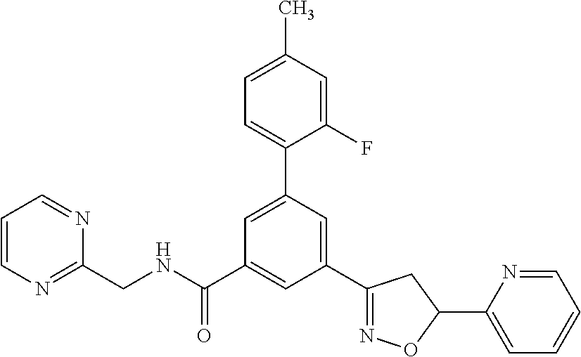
C(NC(C1=CC(C2=NOC(C3=CC=CC=N3)C2)=CC(C2=CC=C(C)C=C2F)=C1)=O)C1=NC=CC=N1
